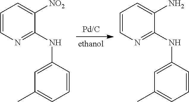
C1=CN=C(NC2=CC(C)=CC=C2)C([NO2])=C1.C1=CN=C(NC2=CC(C)=CC=C2)C(N)=C1
